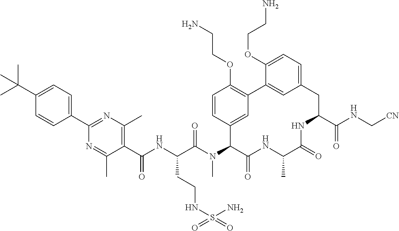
N1=C(C)C(C(=O)NC(CCNS(N)(=O)=O)C(=O)N(C)C2C3=CC(=C(OCCN)C=C3)C3=CC(=CC=C3OCCN)CC(C(=O)NC[CN])NC(=O)C(C)NC2=O)=C(C)N=C1C1=CC=C(C(C)(C)C)C=C1
